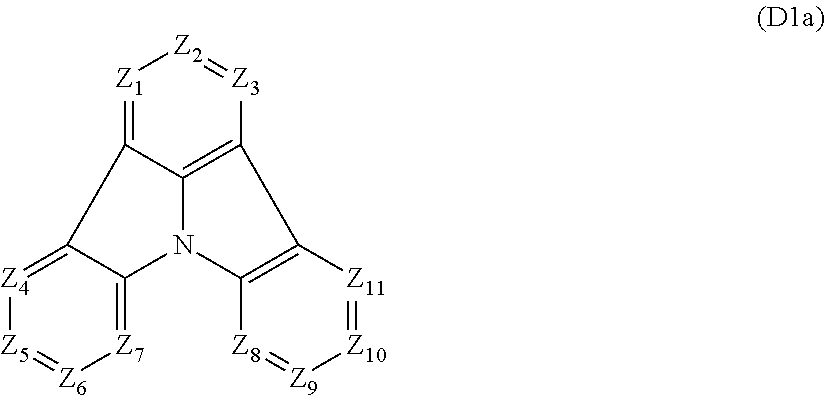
[Z1]1=C2C3=C([Z3]=[Z2]1)C1=C(N3C3=[Z7][Z6]=[Z5][Z4]=C23)[Z8]=[Z9][Z10]=[Z11]1
